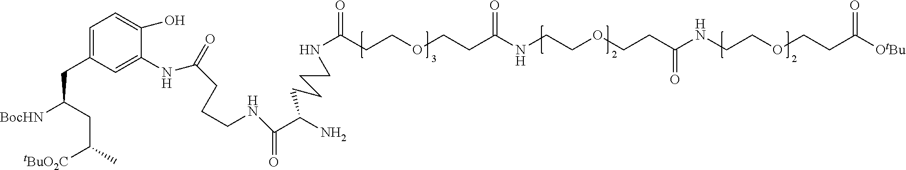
C1=C(CC([BocHN])CC(C)[tBuO2C])C=C(NC(=O)CCCNC(C(CCCCNC(CCOCCC(NCCOCCC(NCCOCCC([OtBu])=O)=O)=O)=O)N)=O)C(O)=C1
